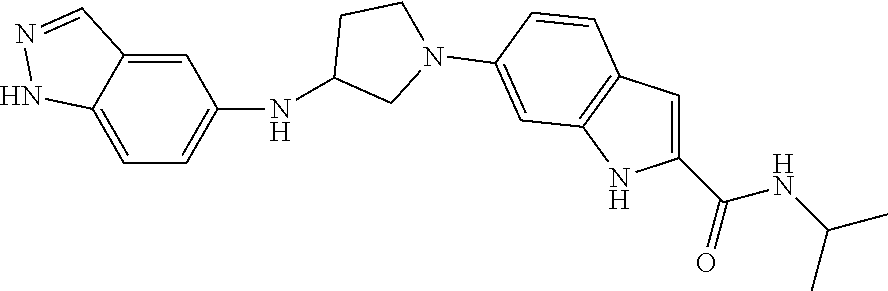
C1=C2C(=CC(NC3CN(C4=CC5=C(C=C(C(NC(C)C)=O)N5)C=C4)CC3)=C1)C=NN2
